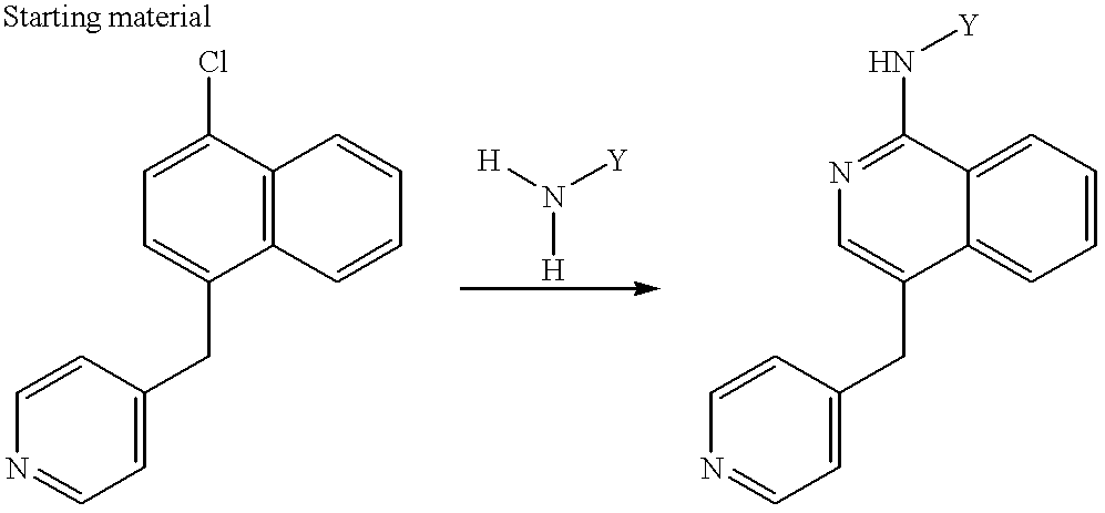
C12=C(C(Cl)=CC=C1CC1=CC=NC=C1)C=CC=C2.[H]N([Y])[H].N1=C(N[Y])C2=CC=CC=C2C(CC2=CC=NC=C2)=C1
